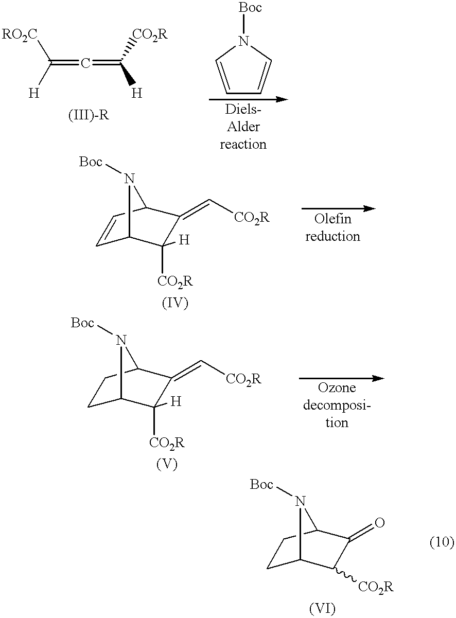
C(=C=C([H])[CO2R])([H])[RO2C].C1=CN([Boc])C=C1.C1=CC2C(=C[CO2R])C([CO2R])([H])C1N2[Boc].C1C2C([CO2R])C(=O)C(C1)N2[Boc].C1C2C([CO2R])([H])C(=C[CO2R])C(C1)N2[Boc]
